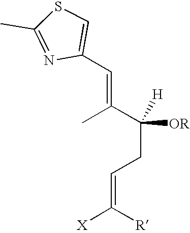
CC(C(CC=C([R])[X])([OR])[H])=CC1=CSC(C)=N1
